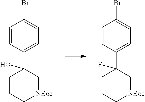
C1=CC(C2(O)CCC[NBoc]C2)=CC=C1Br.C1=CC(C2(F)CCC[NBoc]C2)=CC=C1Br
